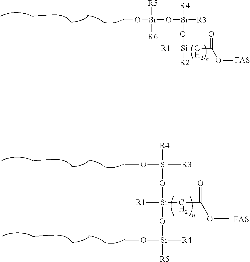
[R1][Si](CC(OC)=O)(O[Si]([R4])(O[Si](OC)([R5])[R6])[R3])[R2].[R1][Si](CC(OC)=O)(O[Si]([R4])(OC)[R3])O[Si](OC)([R4])[R5]
